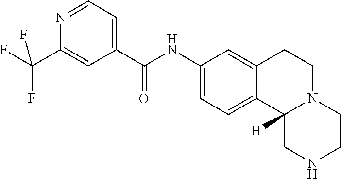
C(C1=CC=NC(C(F)(F)F)=C1)(NC1=CC=C2C(=C1)CCN1C2([H])CNCC1)=O
